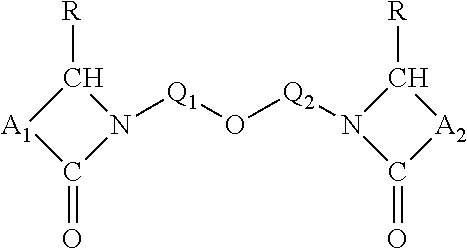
C1([R])[A1]C(=O)N1[Q1]O[Q2]N1C([R])[A2]C1=O
